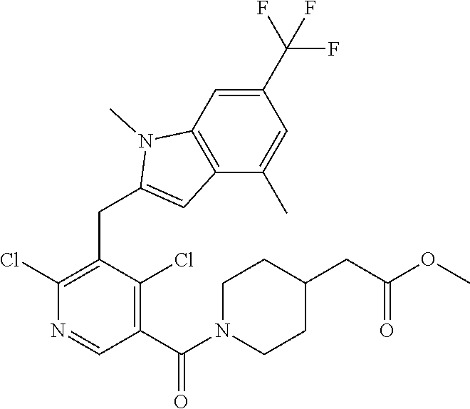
C1(Cl)=C(CC2=CC3=C(C=C(C(F)(F)F)C=C3C)N2C)C(Cl)=C(C(=O)N2CCC(CC(OC)=O)CC2)C=N1
